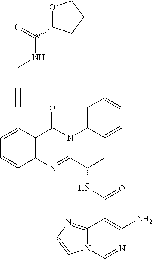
C1=C(C#CCNC(C2OCCC2)=O)C2=C(C=C1)N=C(C(C)NC(C1=C([NH2])N=CN3C1=NC=C3)=O)N(C1=CC=CC=C1)C2=O
